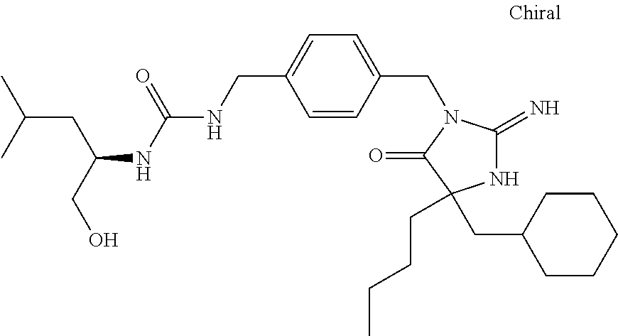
N1C(=N)N(CC2=CC=C(CNC(NC(CO)CC(C)C)=O)C=C2)C(=O)C1(CC1CCCCC1)CCCC
